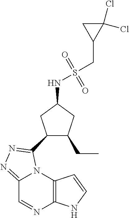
C12=C(N3C(=NN=C3C3C(CC)CC(NS(CC4C(Cl)(Cl)C4)(=O)=O)C3)C=N1)C=CN2
